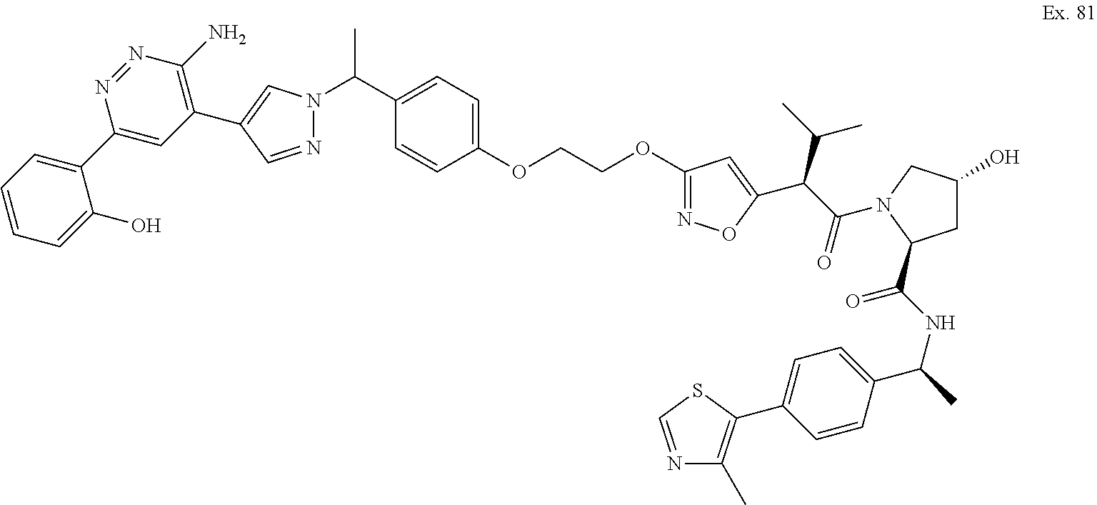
N1=CC(C2=C(N)N=NC(C3=CC=CC=C3O)=C2)=CN1C(C1=CC=C(OCCOC2=NOC(C(C(=O)N3CC(O)CC3C(NC(C)C3=CC=C(C4=C(C)N=CS4)C=C3)=O)C(C)C)=C2)C=C1)C
